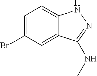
C1=C(Br)C=C2C(=C1)NN=C2NC
